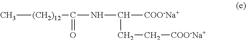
C[(CH2)12]C(NC([COO-Na+])CC[COO-Na+])=O
